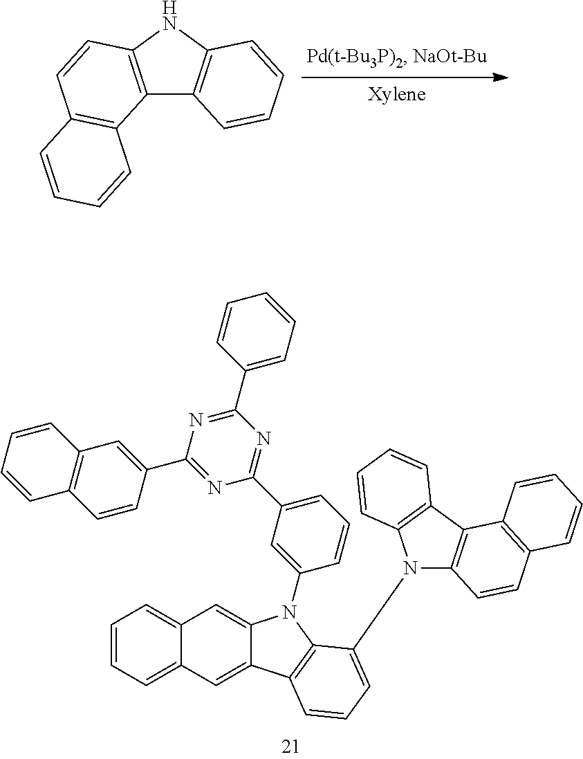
C1=CC=C(C2=NC(C3=CC4=C(C=C3)C=CC=C4)=NC(C3=CC=CC(N4C5=CC6=CC=CC=C6C=C5C5=C4C(N4C6=C(C7=C4C=CC=C7)C4=C(C=C6)C=CC=C4)=CC=C5)=C3)=N2)C=C1.C12=C(NC3=C1C=CC=C3)C=CC1=C2C=CC=C1
